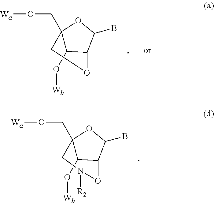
[Wa]OCC12C(O[Wb])C(C(B)O1)OC2.[Wa]OCC12C(O[Wb])C(C(B)O1)ON([R2])C2
